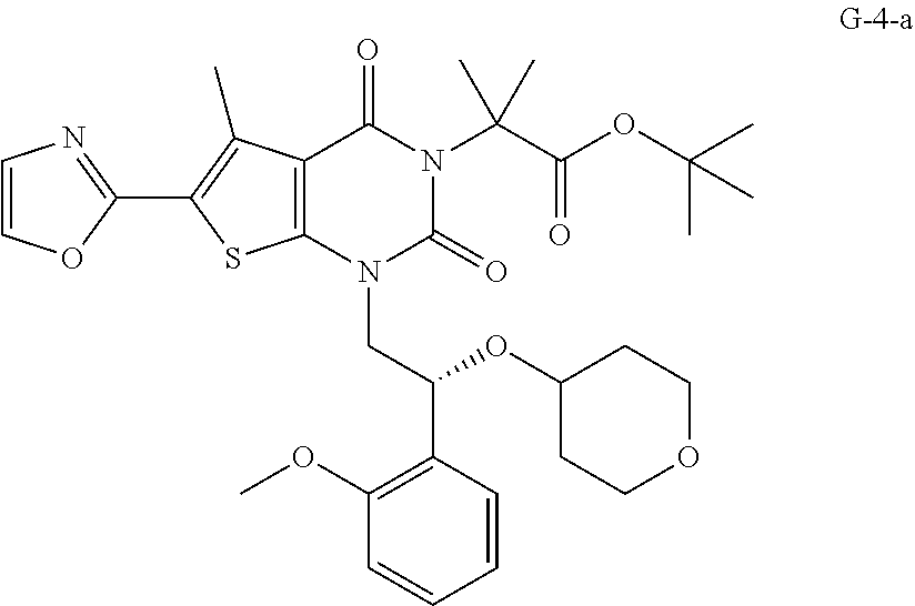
C12=C(N(CC(C3=C(OC)C=CC=C3)OC3CCOCC3)C(=O)N(C(C(OC(C)(C)C)=O)(C)C)C1=O)SC(C1=NC=CO1)=C2C
